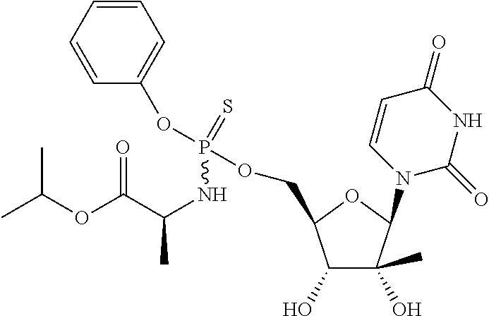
C1=CC=CC=C1OP(NC(C(OC(C)C)=O)C)(OCC1C(O)C(C)(O)C(N2C(=O)NC(=O)C=C2)O1)=S
